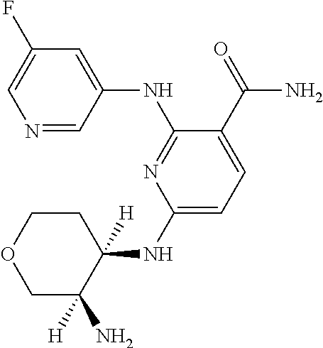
C1(NC2([H])CCOCC2([H])N)=CC=C(C(=O)N)C(NC2=CC(F)=CN=C2)=N1
